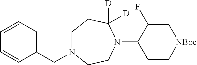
C(N1CCC([D])([D])N(C2CC[NBoc]CC2F)CC1)C1=CC=CC=C1
